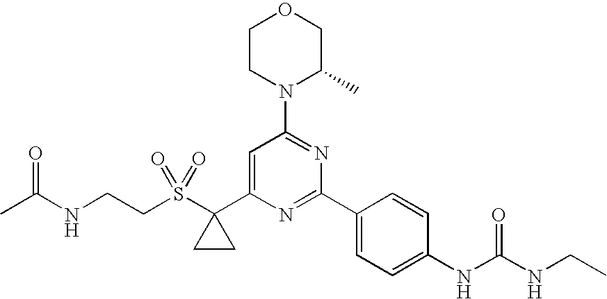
C(S(C1(C2=CC(N3C(C)COCC3)=NC(C3=CC=C(NC(NCC)=O)C=C3)=N2)CC1)(=O)=O)CNC(C)=O
